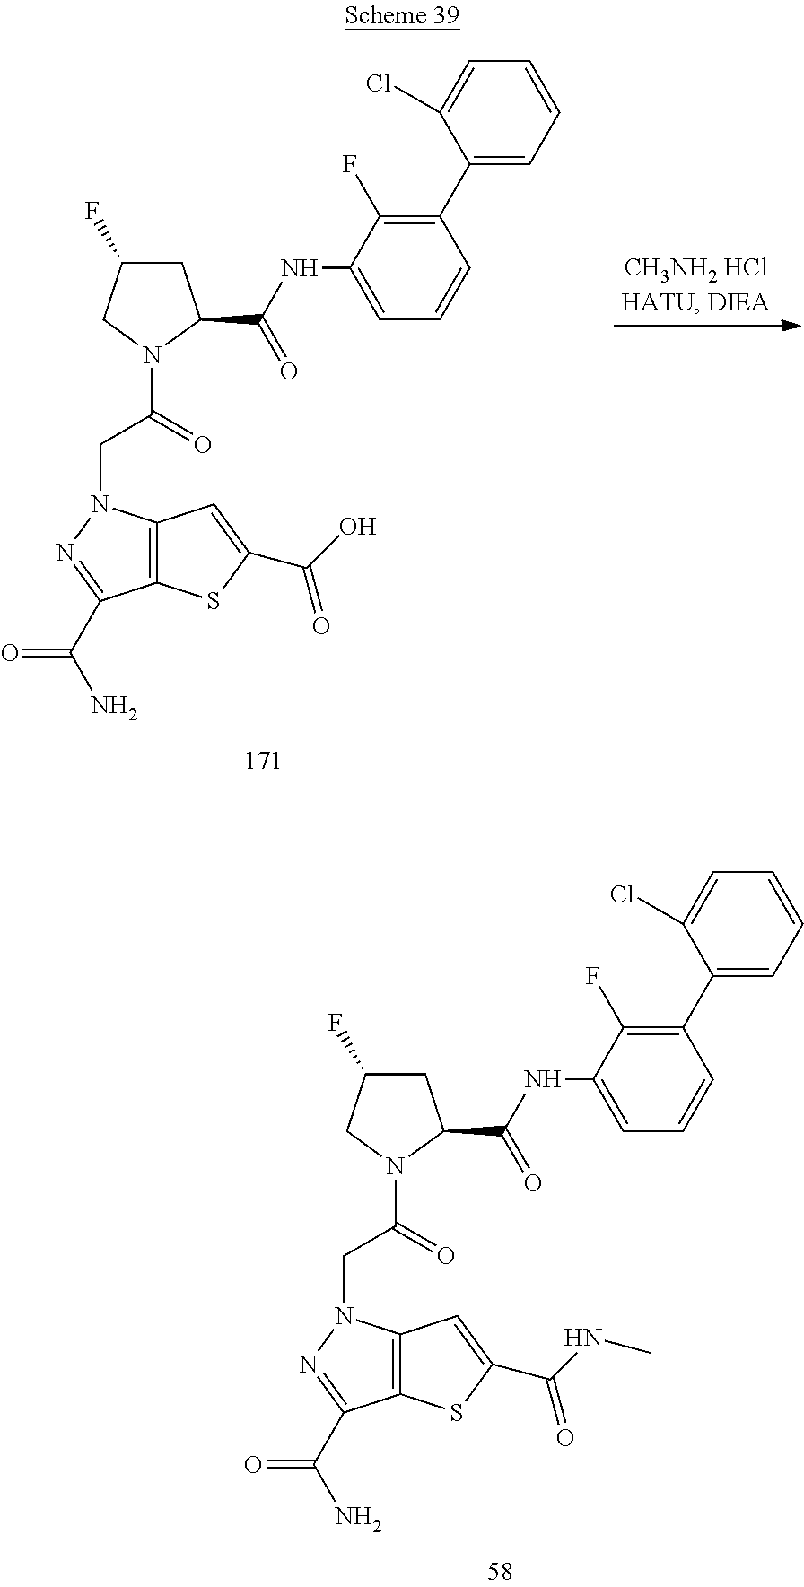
C12=C(SC(C(=O)O)=C1)C(C(N)=O)=NN2CC(=O)N1C(C(=O)NC2=CC=CC(C3=CC=CC=C3Cl)=C2F)CC(F)C1.C12=C(SC(C(=O)NC)=C1)C(C(N)=O)=NN2CC(=O)N1C(C(=O)NC2=CC=CC(C3=CC=CC=C3Cl)=C2F)CC(F)C1
